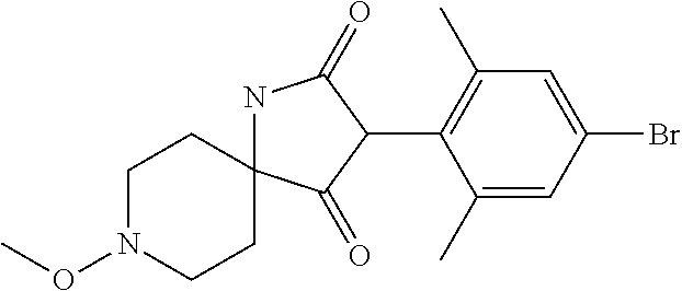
N1C2(C(=O)C(C3=C(C)C=C(Br)C=C3C)C1=O)CCN(OC)CC2
